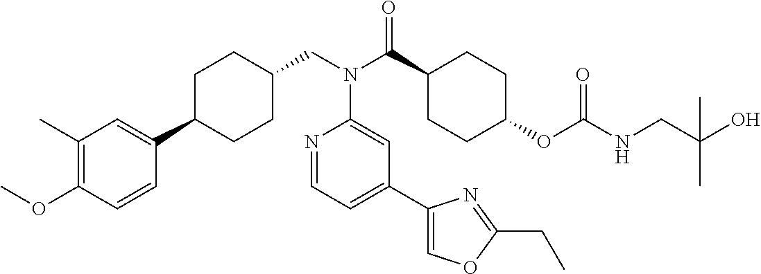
C1(C)=C(OC)C=CC(C2CCC(CN(C(C3CCC(OC(NCC(O)(C)C)=O)CC3)=O)C3=CC(C4=COC(CC)=N4)=CC=N3)CC2)=C1
